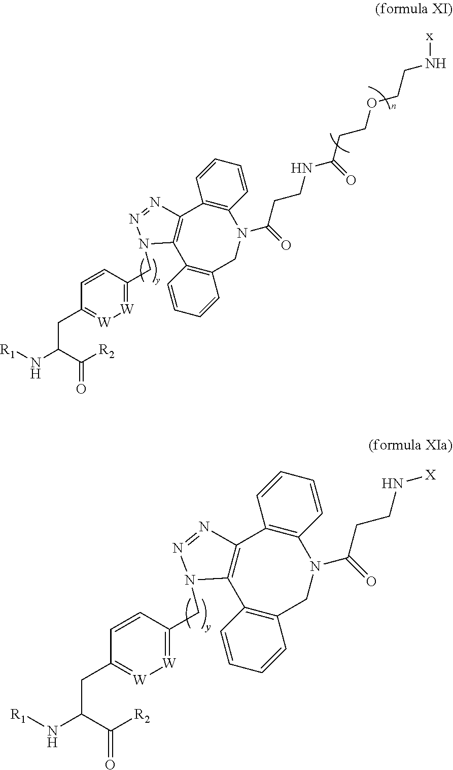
C(C(C([R2])=O)N[R1])C1=[W][W]=C(CN2C3=C(C4=C(N(C(CCNC(CCOCCN[x])=O)=O)CC5=C3C=CC=C5)C=CC=C4)N=N2)C=C1.C(C(C([R2])=O)N[R1])C1=[W][W]=C(CN2C3=C(C4=C(N(C(CCN[X])=O)CC5=C3C=CC=C5)C=CC=C4)N=N2)C=C1
